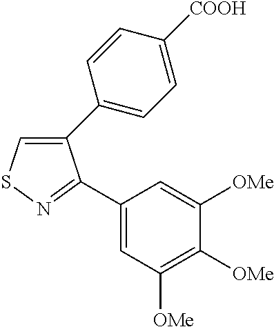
C1(C2=CC=C([COOH])C=C2)=CSN=C1C1=CC([OMe])=C([OMe])C([OMe])=C1
